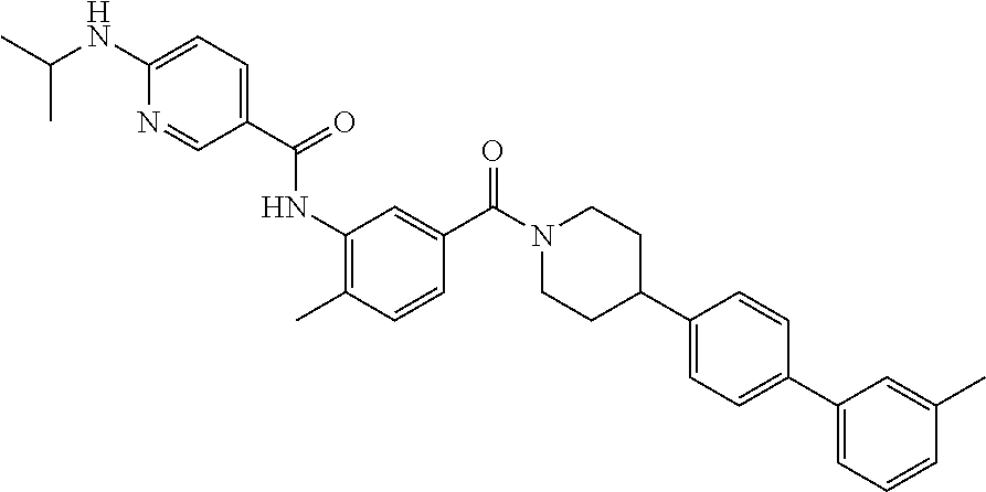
CC1=C(NC(=O)C2=CC=C(NC(C)C)N=C2)C=C(C(N2CCC(C3=CC=C(C4=CC=CC(C)=C4)C=C3)CC2)=O)C=C1
